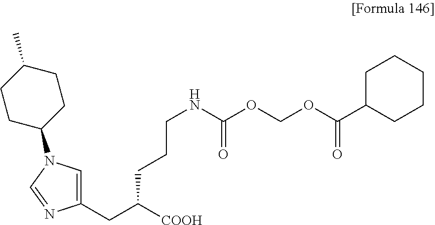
C1(CC([COOH])CCCNC(OCOC(C2CCCCC2)=O)=O)=CN(C2CCC(C)CC2)C=N1
